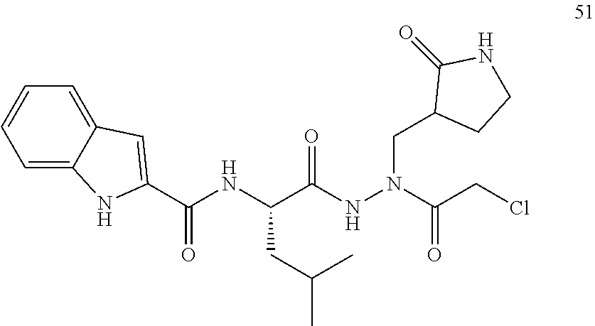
C(C(NN(CC1CCNC1=O)C(CCl)=O)=O)(NC(C1=CC2=CC=CC=C2N1)=O)CC(C)C
